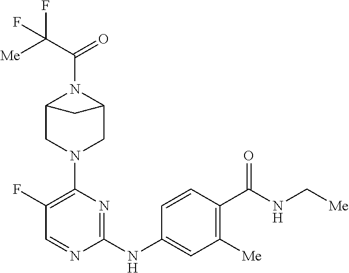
C1(N2CC3N(C(C([Me])(F)F)=O)C(C2)C3)=C(F)C=NC(NC2=CC([Me])=C(C(NC[Me])=O)C=C2)=N1
